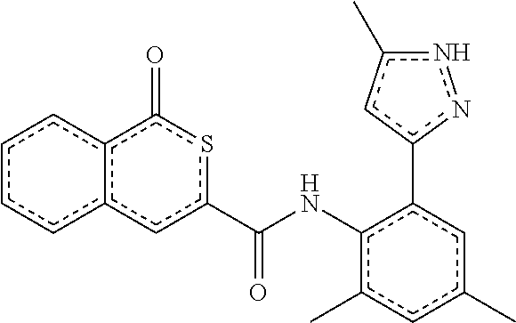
c1ccc2c(c1)c(=O)sc(C(Nc1c(C)cc(C)cc1-c1nnc(C)c1)=O)c2
